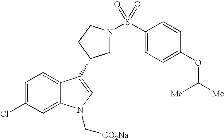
C1(Cl)=CC=C2C(=C1)N(C[CO2Na])C=C2C1CN(S(C2=CC=C(OC([Me])[Me])C=C2)(=O)=O)CC1
